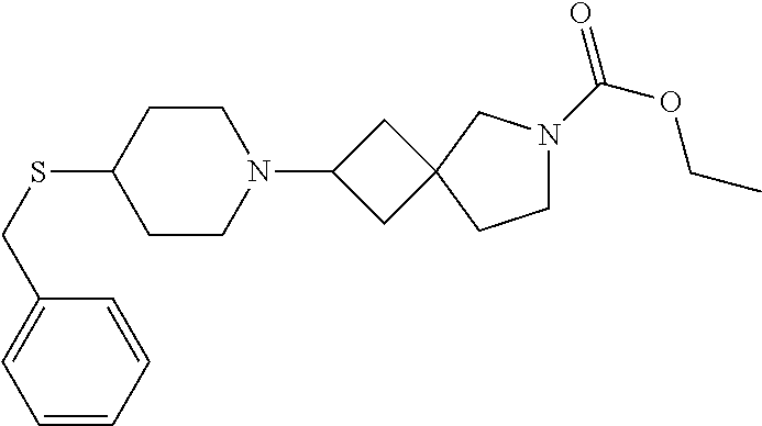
C1CC(SCC2=CC=CC=C2)CCN1C1CC2(C1)CN(C(=O)OCC)CC2
